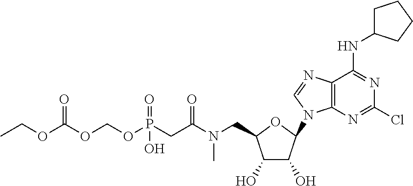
C12=C(N=C(Cl)N=C1NC1CCCC1)N(C1C(O)C(O)C(CN(C(CP(OCOC(OCC)=O)(=O)O)=O)C)O1)C=N2
